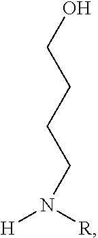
N([H])([R])CCCCO
